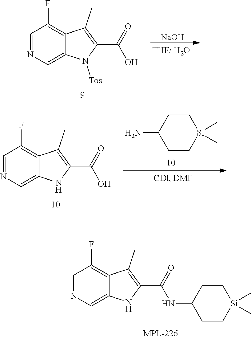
C1=NC=C2C(=C1F)C(C)=C(C(=O)NC1CC[Si](C)(C)CC1)N2.C1=NC=C2C(=C1F)C(C)=C(C(=O)O)N2[Tos].[NaOH].C1=NC=C2C(=C1F)C(C)=C(C(=O)O)N2.C1C[Si](C)(C)CCC1N
